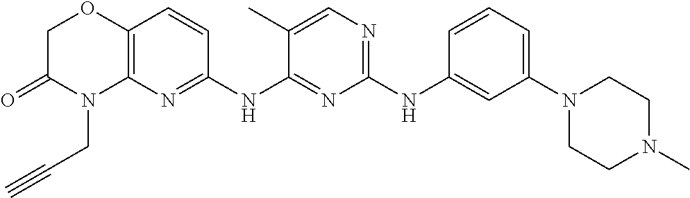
C1(NC2=CC(N3CCN(C)CC3)=CC=C2)=NC=C(C)C(NC2=NC3=C(C=C2)OCC(=O)N3CC#C)=N1
